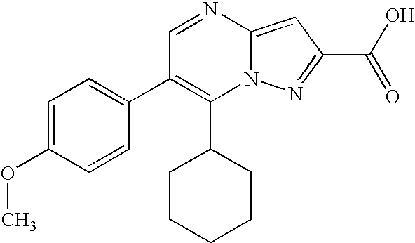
C1(C2CCCCC2)=C(C2=CC=C(OC)C=C2)C=NC2=CC(C(O)=O)=NN12
